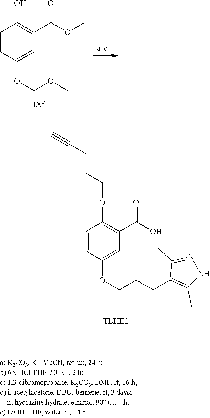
C1=CC(OCCCC2=C(C)NN=C2C)=CC(C(O)=O)=C1OCCCC#C.C1=CC(OCOC)=CC(C(OC)=O)=C1O
